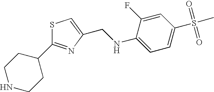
S1C(C2CCNCC2)=NC(CNC2=CC=C(S(C)(=O)=O)C=C2F)=C1
